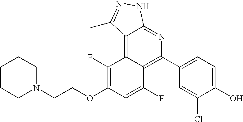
C(N1CCCCC1)COC1=C(F)C2=C3C(=NC(C4=CC=C(O)C(Cl)=C4)=C2C(F)=C1)NN=C3C
